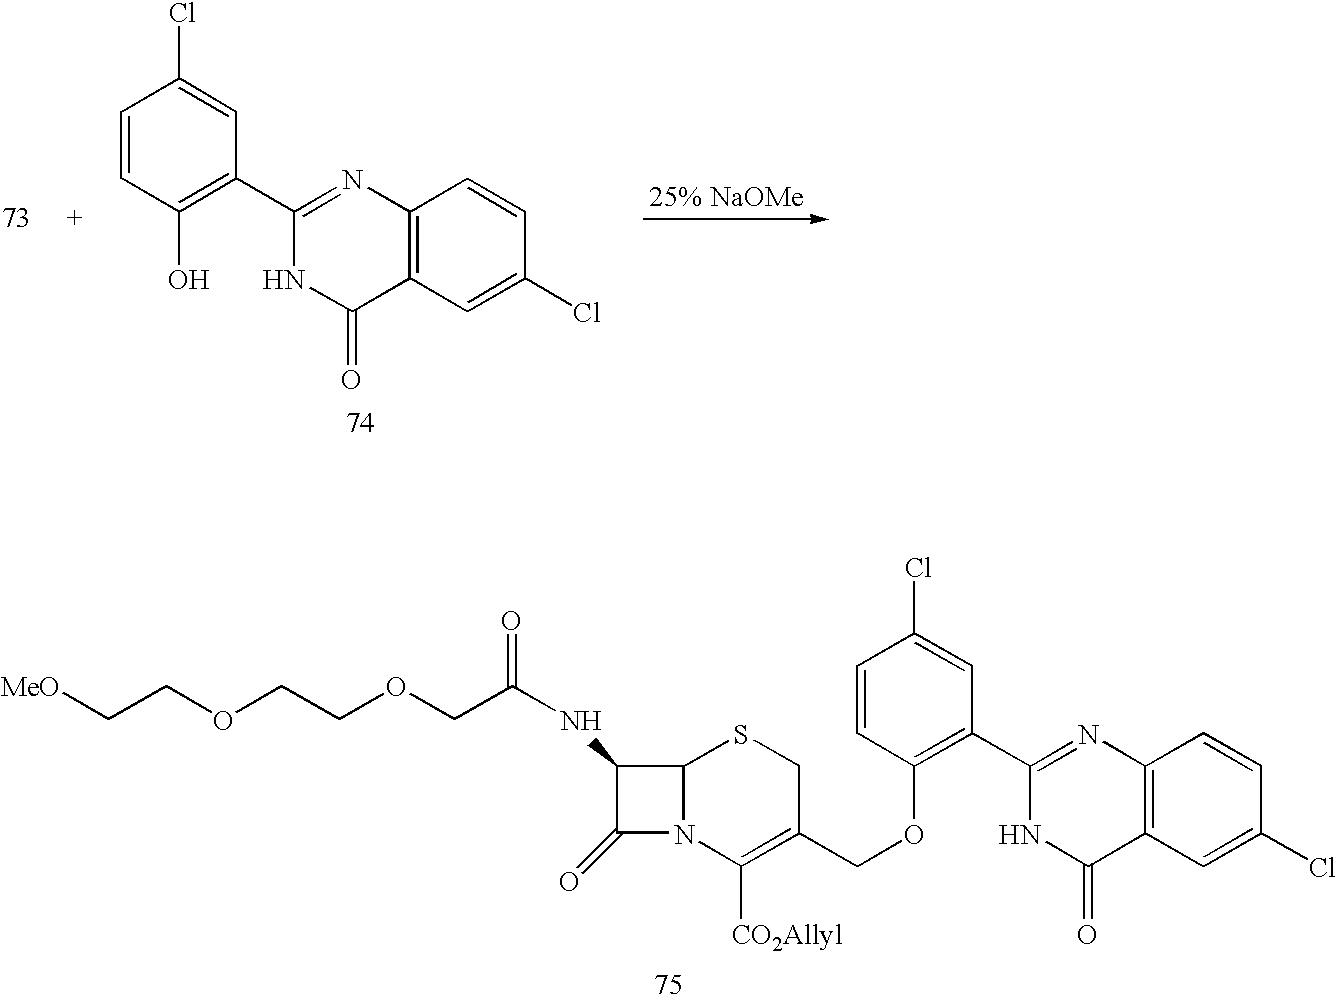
[25% NaOMe].C1=CC(O)=C(C2=NC3=C(C(=O)N2)C=C(Cl)C=C3)C=C1Cl.C1(NC(COCCOCC[MeO])=O)C(=O)N2C1SCC(COC1=C(C3=NC4=C(C(=O)N3)C=C(Cl)C=C4)C=C(Cl)C=C1)=C2[CO2Allyl]
